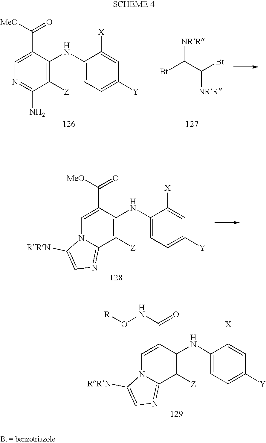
C1=C(C(=O)[MeO])C(NC2=CC=C([Y])C=C2[X])=C([Z])C(N)=N1.[Bt]C(C([Bt])[NRR])[NRR].C1=C(C(=O)[MeO])C(NC2=CC=C([Y])C=C2[X])=C([Z])C2=NC=C([RRN])N12.C1=C(C(=O)NO[R])C(NC2=CC=C([Y])C=C2[X])=C([Z])C2=NC=C([RRN])N12
